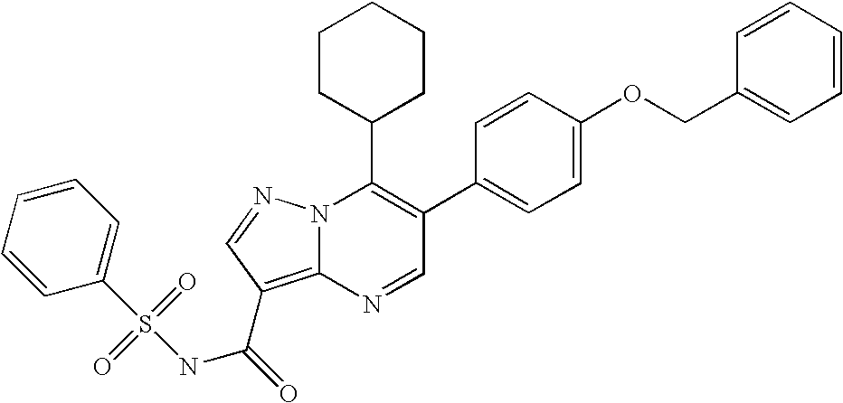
N1=CC(C2=CC=C(OCC3=CC=CC=C3)C=C2)=C(C2CCCCC2)N2C1=C(C(NS(C1=CC=CC=C1)(=O)=O)=O)C=N2
